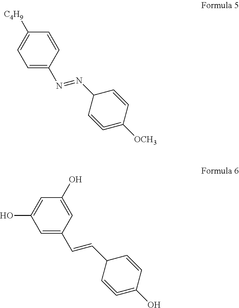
C1=C(N=NC2C=CC([OCH3])=C=C2)C=CC([C4H9])=C1.C1=C(C=CC2C=CC(O)=C=C2)C=C(O)C=C1O
